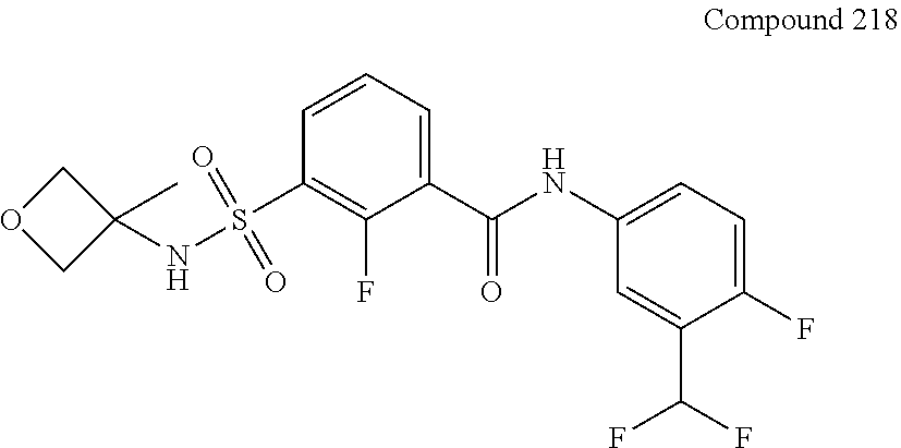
S(=O)(=O)(C1=C(F)C(C(=O)NC2=CC=C(F)C(C(F)F)=C2)=CC=C1)NC1(C)COC1
